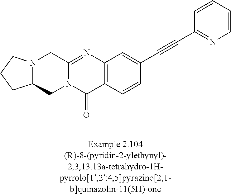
N12C(CN3C(=NC4=C(C3=O)C=CC(C#CC3=NC=CC=C3)=C4)C1)CCC2
